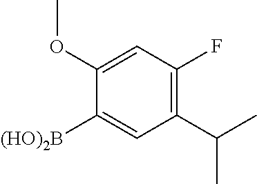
C1(C(C)C)=C(F)C=C(OC)C([(HO)2B])=C1
